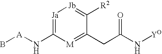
[Ja]1=C(N[A]B)[M]=C(CC(N[YO])=O)C([R2])=[Jb]1
